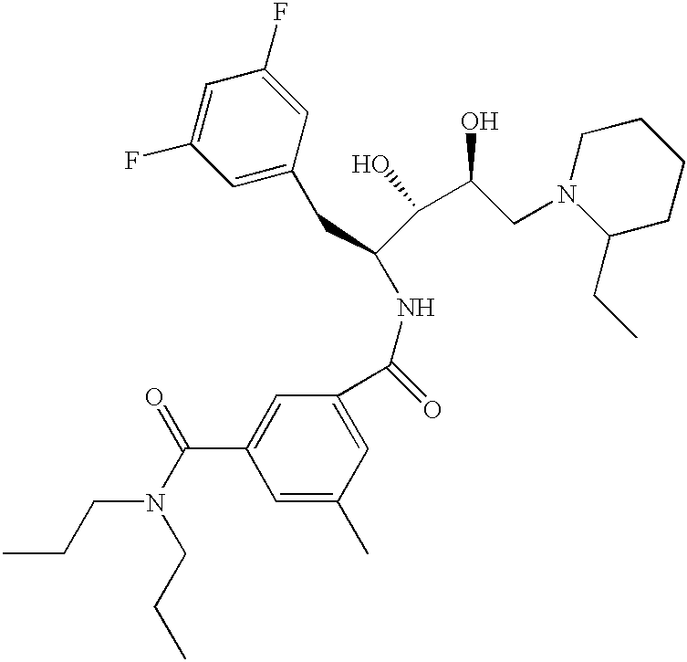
C1=C(C)C=C(C(=O)NC(C(C(CN2C(CC)CCCC2)O)O)CC2=CC(F)=CC(F)=C2)C=C1C(N(CCC)CCC)=O
